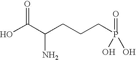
OC(C(CCCP(=O)(O)O)N)=O
